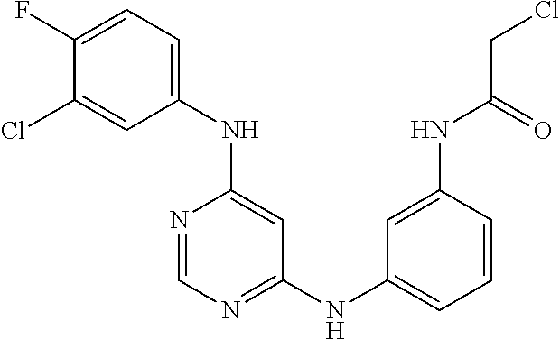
C1(F)=CC=C(NC2=CC(NC3=CC=CC(NC(CCl)=O)=C3)=NC=N2)C=C1Cl
